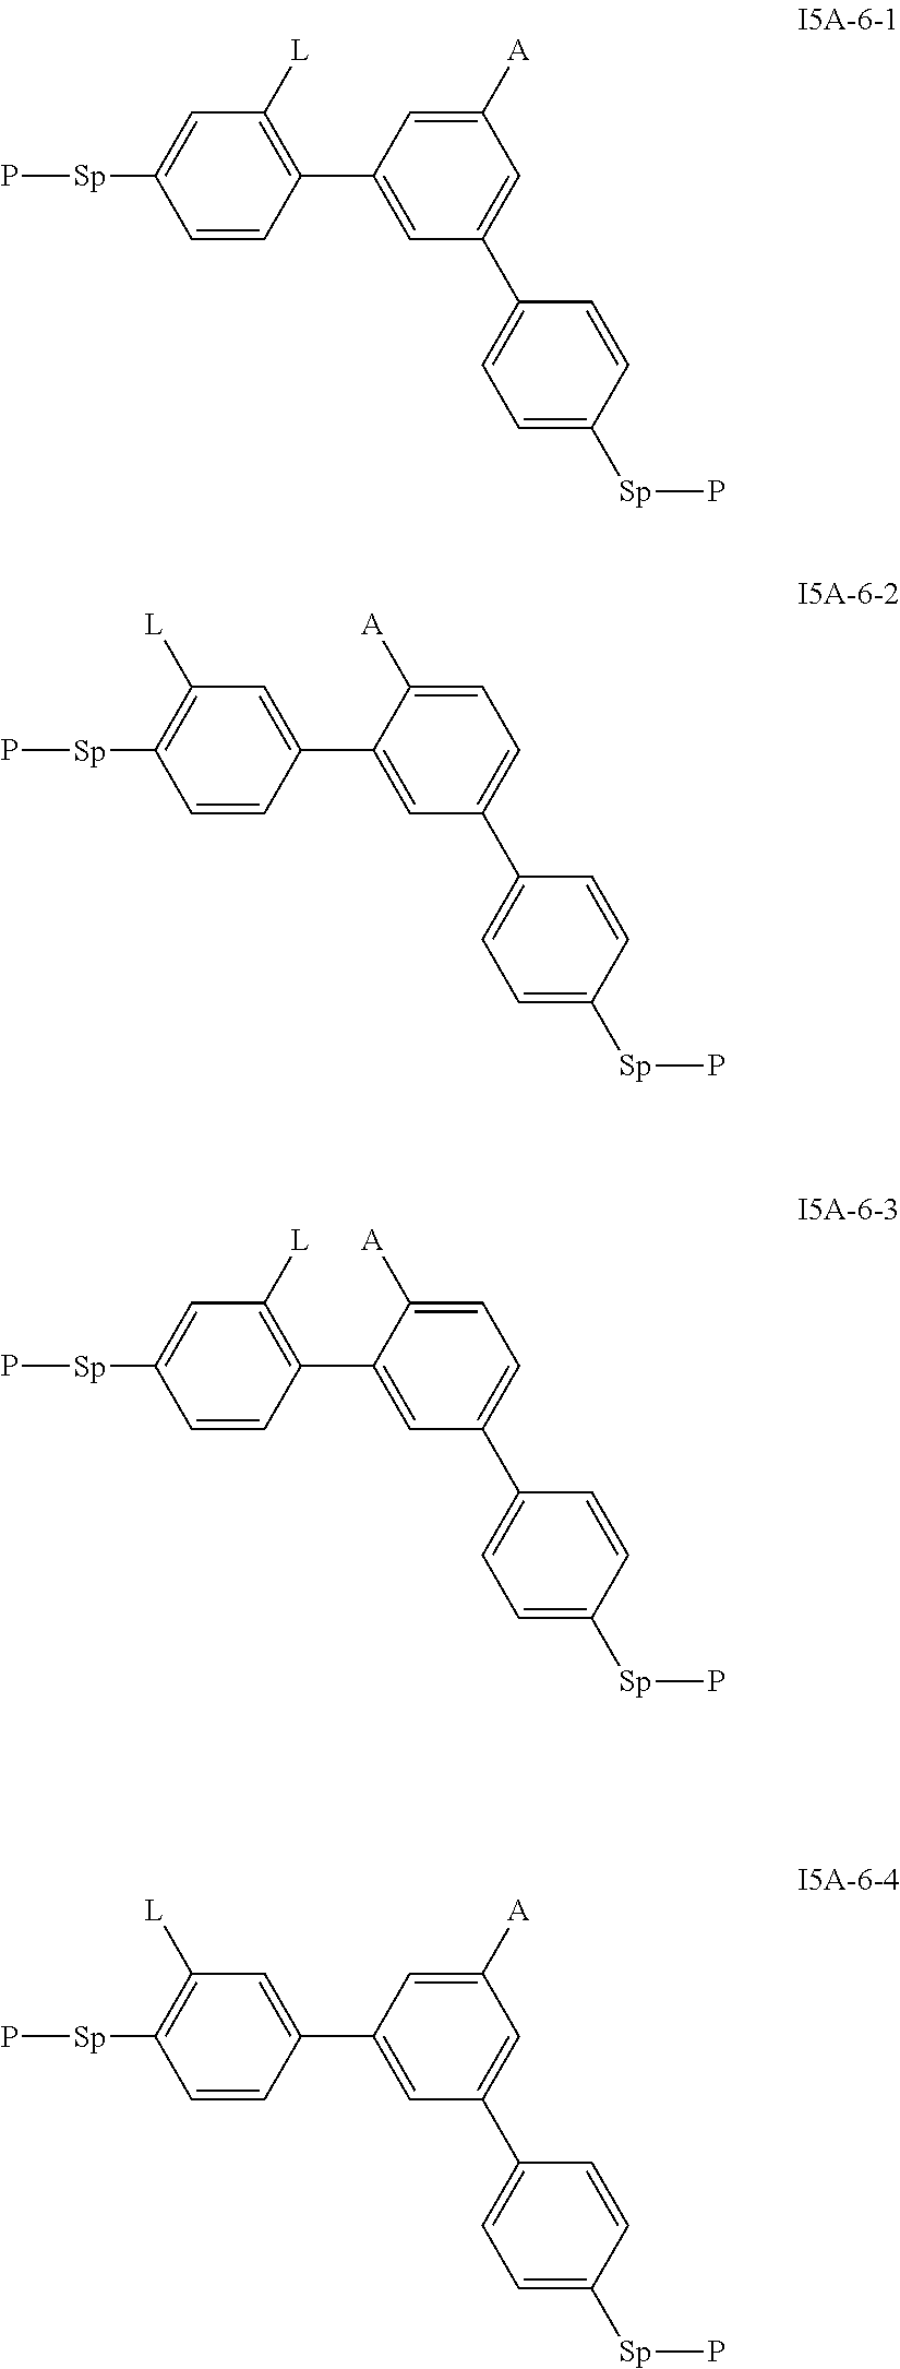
C1=CC(C2=CC(C3=CC=C([Sp]P)C=C3)=CC([A])=C2)=C([L])C=C1[Sp]P.C1=CC(C2=CC(C3=CC=C([Sp]P)C=C3)=CC=C2[A])=CC([L])=C1[Sp]P.C1=CC(C2=CC(C3=CC=C([Sp]P)C=C3)=CC=C2[A])=C([L])C=C1[Sp]P.C1=CC(C2=CC(C3=CC=C([Sp]P)C=C3)=CC([A])=C2)=CC([L])=C1[Sp]P
